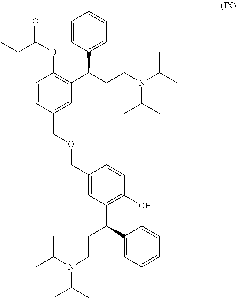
O(C1=C(C(CCN(C(C)C)C(C)C)C2=CC=CC=C2)C=C(COCC2=CC(C(C3=CC=CC=C3)CCN(C(C)C)C(C)C)=C(O)C=C2)C=C1)C(C(C)C)=O
